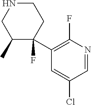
N1CC(C)C(F)(C2=C(F)N=CC(Cl)=C2)CC1
